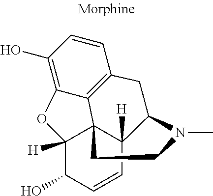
C1(O)=C2C3=C(C=C1)CC1C4([H])C3(C([H])(O2)C(O)C=C4)CCN1C
